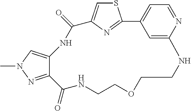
S1C=C2N=C1C1=CC=NC(=C1)NCCOCCNC(=O)C1=NN(C)C=C1NC2=O
